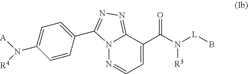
N12N=CC=C(C(N([L]B)[R3])=O)C1=NN=C2C1=CC=C(N([A])[R4])C=C1
